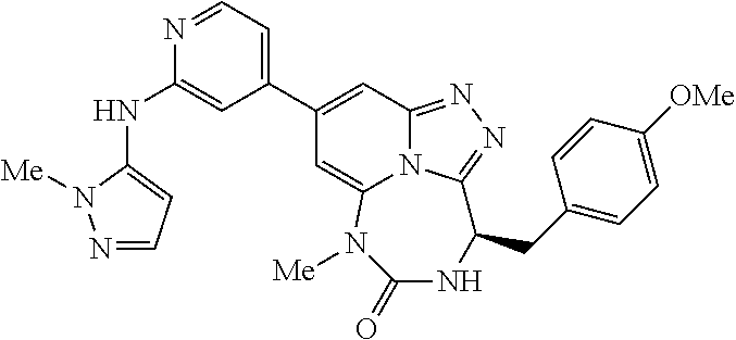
N1=CC=C(C2=CC3=NN=C4N3C(=C2)N([Me])C(=O)NC4CC2=CC=C([OMe])C=C2)C=C1NC1=CC=NN1[Me]
